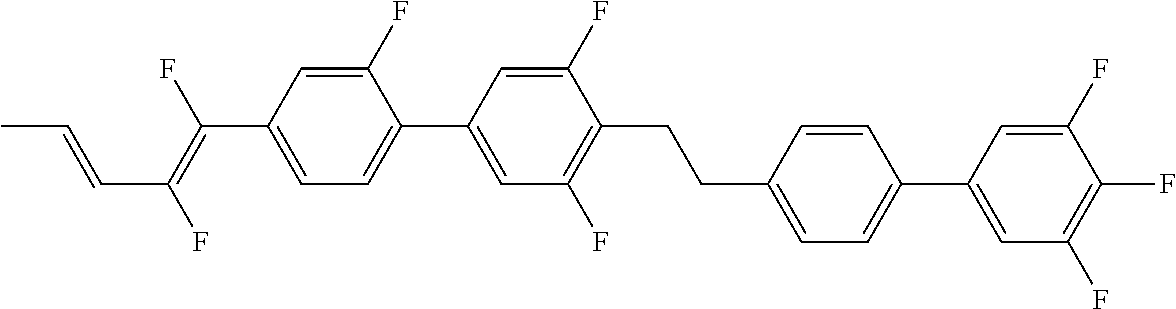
C(C1=CC=C(C2=CC(F)=C(F)C(F)=C2)C=C1)CC1=C(F)C=C(C2=CC=C(C(=C(F)C=CC)F)C=C2F)C=C1F
